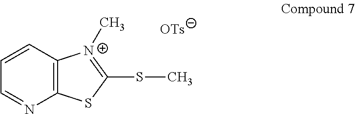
C1=CC=NC2=C1[N+](C)=C(SC)S2
